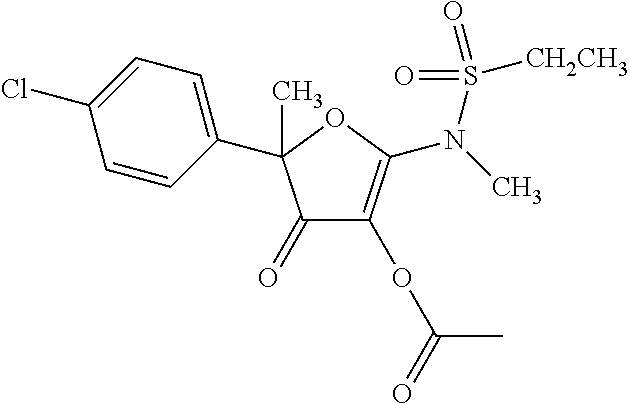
C1(C2(C)C(=O)C(OC(=O)C)=C(N(S(=O)(=O)[CH2CH3])C)O2)=CC=C(Cl)C=C1
